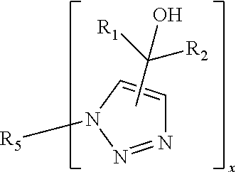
N1=NN([R5])C=C1.CC(O)([R1])[R2]
